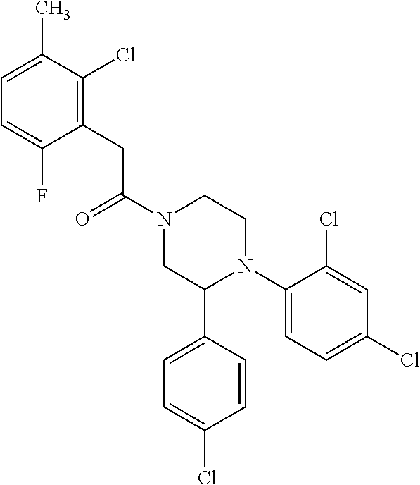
C(N1CC(C2=CC=C(Cl)C=C2)N(C2=CC=C(Cl)C=C2Cl)CC1)(=O)CC1=C(Cl)C(C)=CC=C1F
